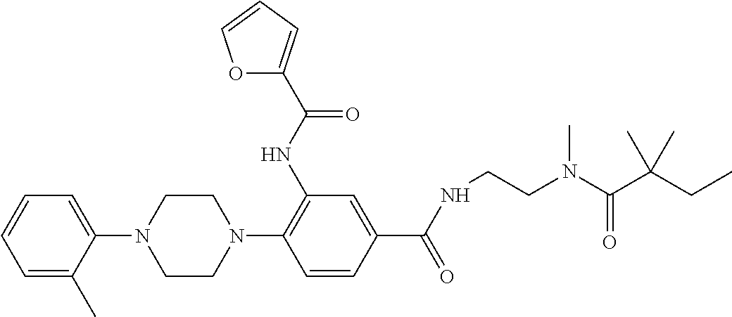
C1CN(C2=C(NC(=O)C3=CC=CO3)C=C(C(NCCN(C)C(C(CC)(C)C)=O)=O)C=C2)CCN1C1=CC=CC=C1C
